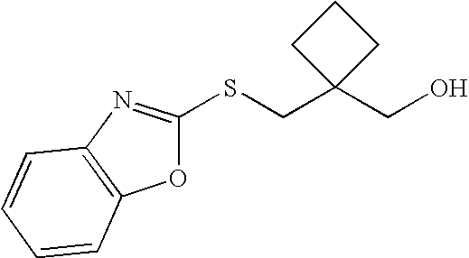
OCC1(CSC2=NC3=C(O2)C=CC=C3)CCC1
